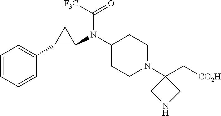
C1(C[CO2H])(N2CCC(N(C3C(C4=CC=CC=C4)C3)C(=O)[F3C])CC2)CNC1
